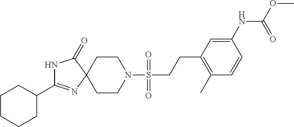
C1CN(S(=O)(CCC2=C(C)C=CC(NC(OC)=O)=C2)=O)CCC12C(=O)NC(C1CCCCC1)=N2
